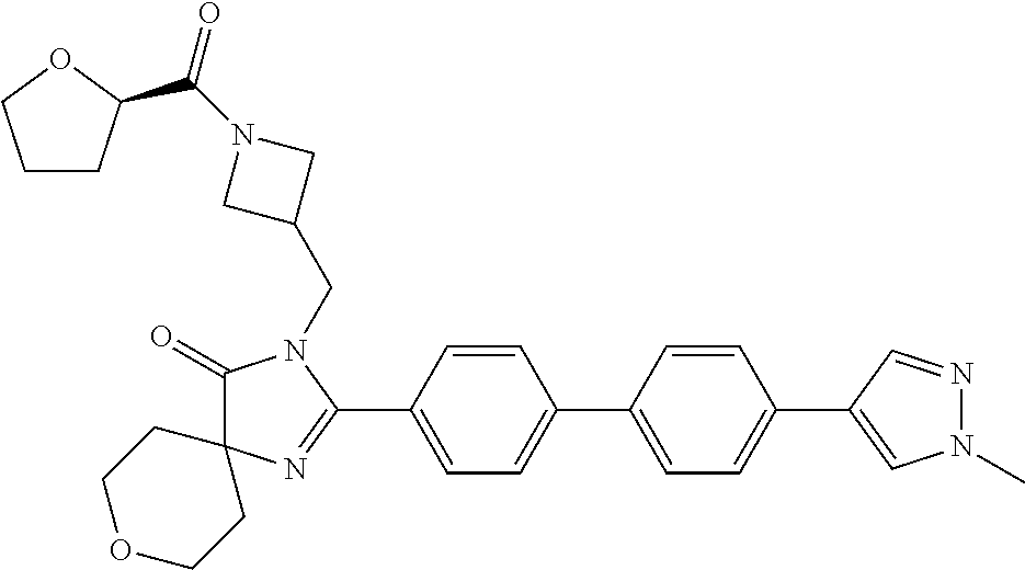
C1(=O)C2(N=C(C3=CC=C(C4=CC=C(C5=CN(C)N=C5)C=C4)C=C3)N1CC1CN(C(=O)C3CCCO3)C1)CCOCC2
